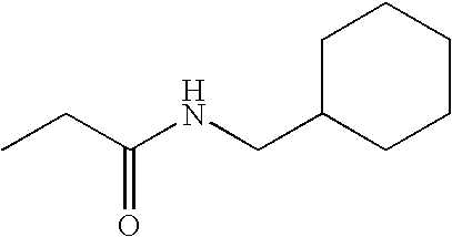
CCC(NCC1CCCCC1)=O
